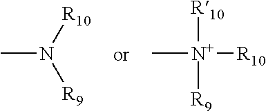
CN([R10])[R9].C[N+]([R10])([R9])[R10]
